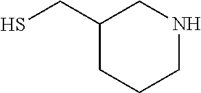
C1(CS)CCCNC1
